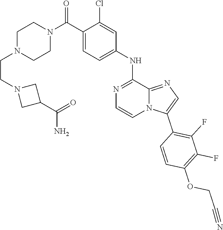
C1N(CCN2CC(C(=O)N)C2)CCN(C(C2=CC=C(NC3=NC=CN4C3=NC=C4C3=C(F)C(F)=C(OCC#N)C=C3)C=C2Cl)=O)C1
